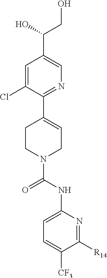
OCC(O)C1=CN=C(C2=CCN(C(=O)NC3=CC=C([CF3])C([R14])=N3)CC2)C(Cl)=C1
